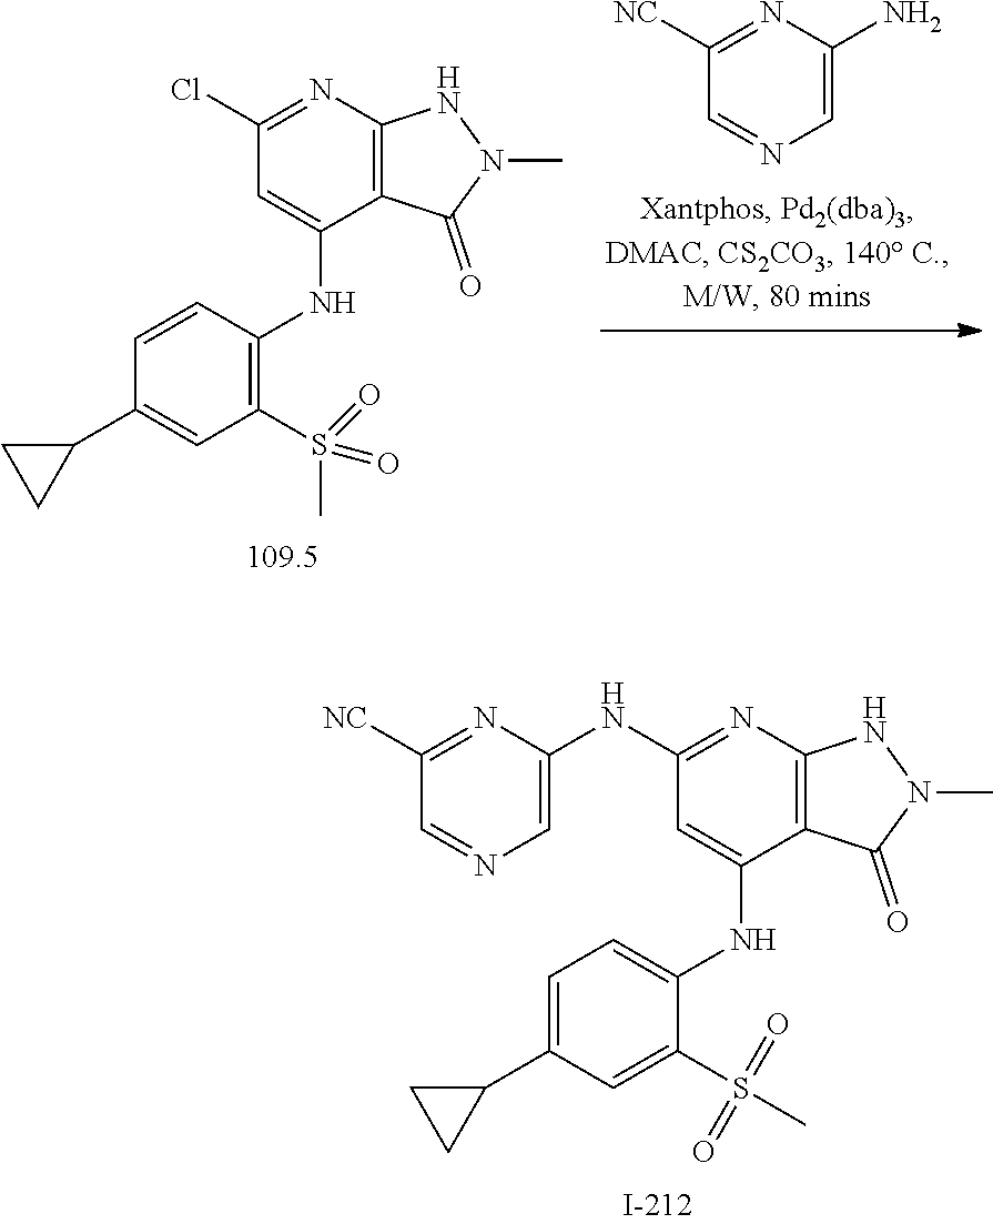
C1=C(C2CC2)C=C(S(C)(=O)=O)C(NC2=CC(NC3=CN=CC([NC])=N3)=NC3=C2C(=O)N(C)N3)=C1.C1=CC(NC2=CC(Cl)=NC3=C2C(=O)N(C)N3)=C(S(C)(=O)=O)C=C1C1CC1.C1=C(N)N=C([NC])C=N1
